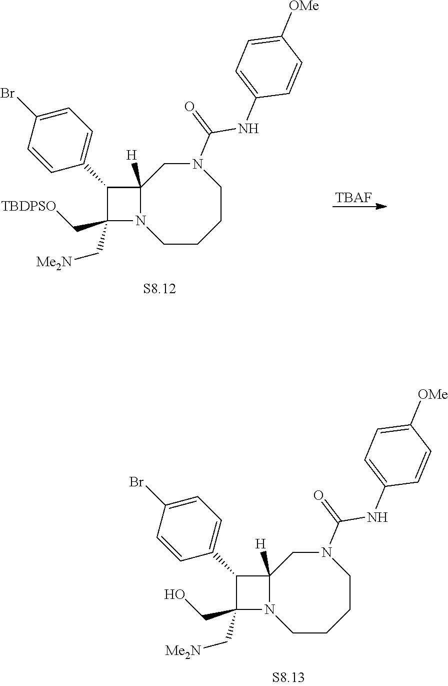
C1C2([H])N(CCCCN1C(NC1=CC=C([OMe])C=C1)=O)C(CO)(C[Me2N])C2C1=CC=C(Br)C=C1.C1C2([H])N(CCCCN1C(NC1=CC=C([OMe])C=C1)=O)C(C[TBDPSO])(C[Me2N])C2C1=CC=C(Br)C=C1.[TBAF]
